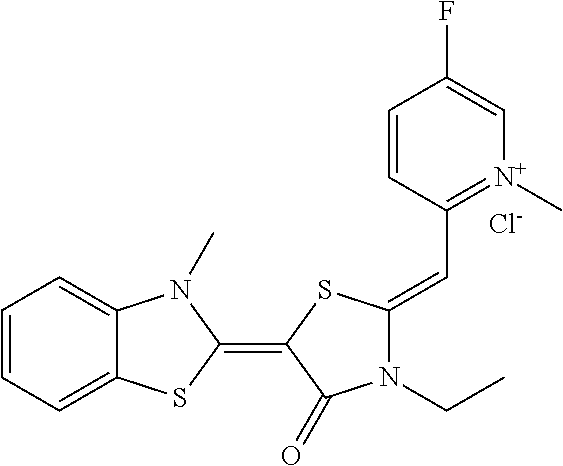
C1=CC=C2C(=C1)N(C)C(=C1SC(=CC3=[N+](C)C=C(F)C=C3)N(CC)C1=O)S2.[Cl-]
